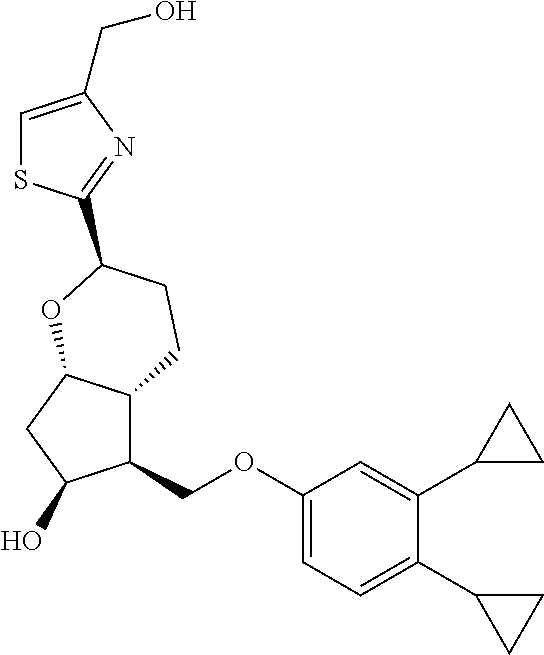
C1(COC2=CC=C(C3CC3)C(C3CC3)=C2)C2C(CC1O)OC(C1=NC(CO)=CS1)CC2
